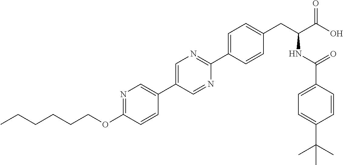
C(OC1=NC=C(C2=CN=C(C3=CC=C(CC(NC(=O)C4=CC=C(C(C)(C)C)C=C4)C(O)=O)C=C3)N=C2)C=C1)CCCCC
